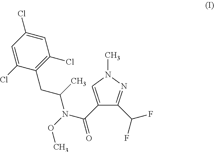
C1(C(F)F)=NN(C)C=C1C(N(C(CC1=C(Cl)C=C(Cl)C=C1Cl)C)OC)=O
